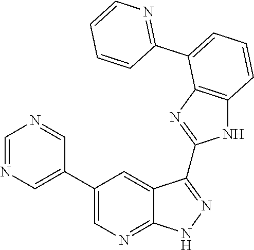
C1=NC=C(C2=CN=C3C(=C2)C(C2=NC4=C(N2)C=CC=C4C2=NC=CC=C2)=NN3)C=N1
